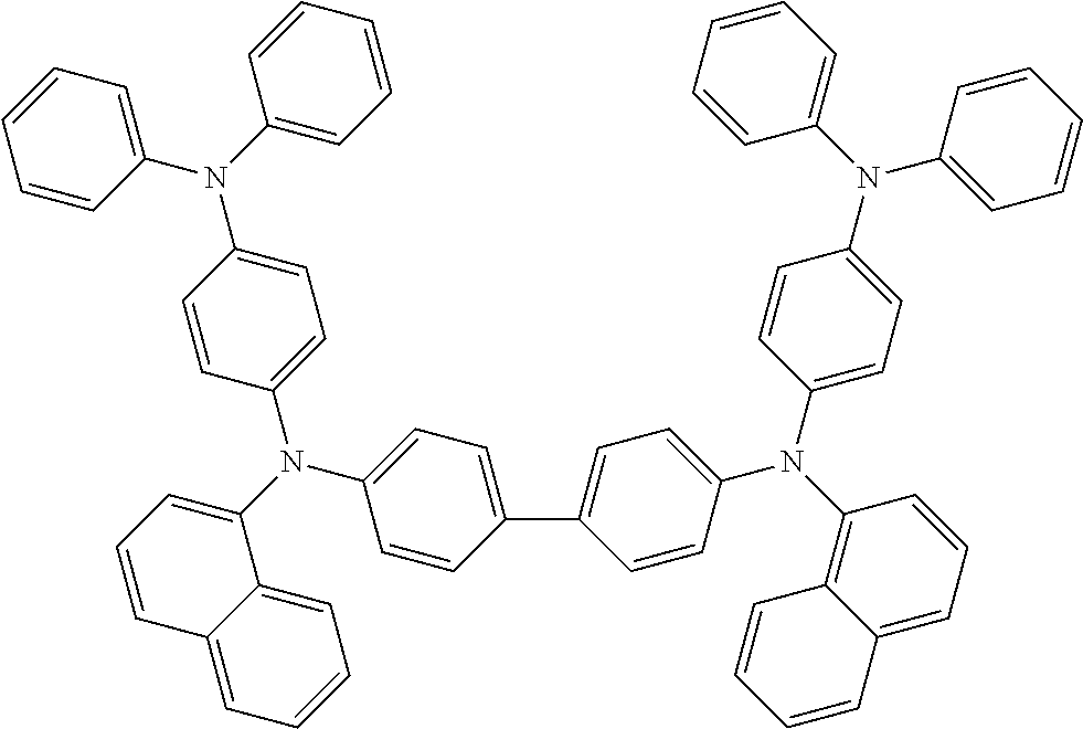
C1=CC=CC(N(C2=CC=CC=C2)C2=CC=C(N(C3=CC=CC4=CC=CC=C34)C3=CC=C(C4=CC=C(N(C5=C6C(=CC=C5)C=CC=C6)C5=CC=C(N(C6=CC=CC=C6)C6=CC=CC=C6)C=C5)C=C4)C=C3)C=C2)=C1
